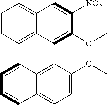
C1(C2=C3C(=CC=C2OC)C=CC=C3)=C(OC)C([NO2])=CC2=CC=CC=C12
